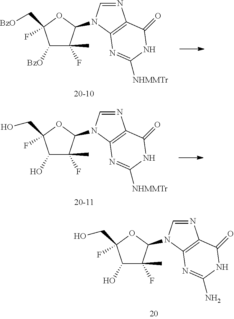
C1(O)C(C)(F)C(N2C=NC3=C2N=C(N)NC3=O)OC1(CO)F.C1([BzO])C(C)(F)C(N2C=NC3=C2N=C([NHMMTr])NC3=O)OC1(C[BzO])F.C1(O)C(C)(F)C(N2C=NC3=C2N=C([NHMMTr])NC3=O)OC1(CO)F
